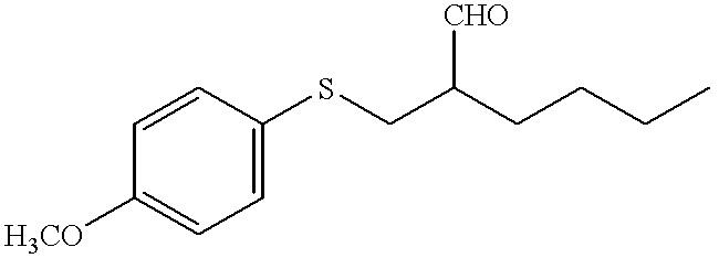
C1([H3CO])=CC=C(SCC(CCCC)[CHO])C=C1
